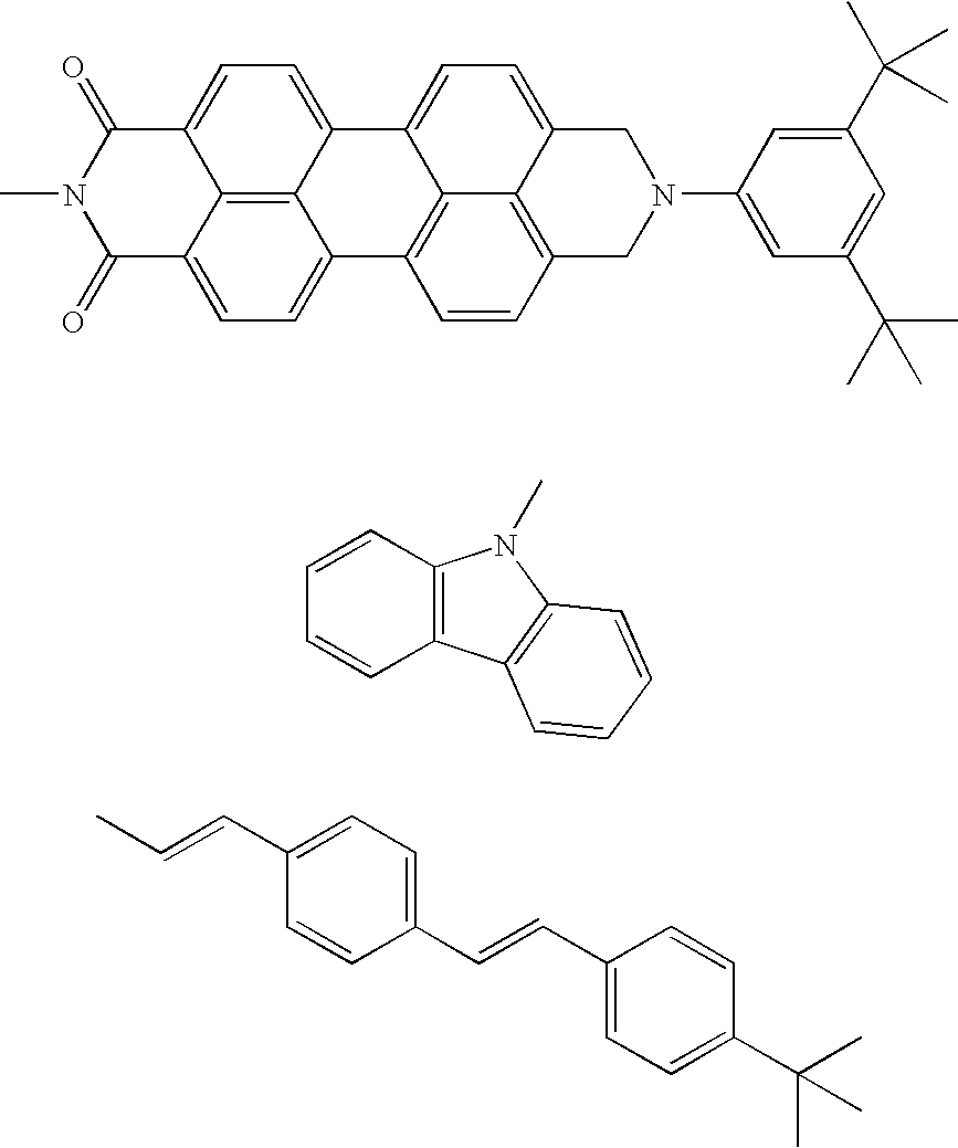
C12=CC=C3C4=C1C(=CC=C4C(=O)N(C)C3=O)C1=CC=C3C4=C(C=CC2=C14)CN(C1=CC(C(C)(C)C)=CC(C(C)(C)C)=C1)C3.C1=CC2=C(C=C1)N(C)C1=C2C=CC=C1.C1=C(C(C)(C)C)C=CC(C=CC2=CC=C(C=CC)C=C2)=C1
